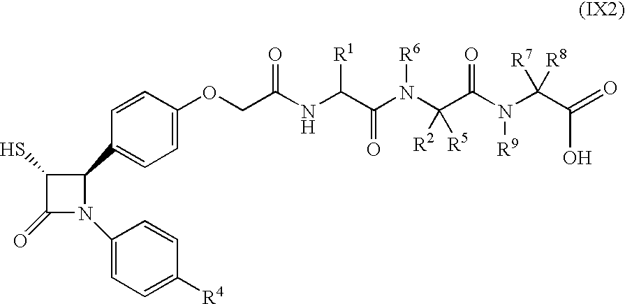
C1(S)C(=O)N(C2=CC=C([R4])C=C2)C1C1=CC=C(OCC(NC(C(N(C(C(N(C(C(=O)O)([R8])[R7])[R9])=O)([R5])[R2])[R6])=O)[R1])=O)C=C1
